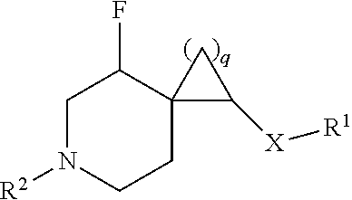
C1N([R2])CCC2(C1F)C([X][R1])C2
